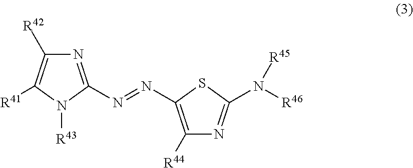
C1([R42])=C([R41])N([R43])C(N=NC2=C([R44])N=C(N([R46])[R45])S2)=N1
